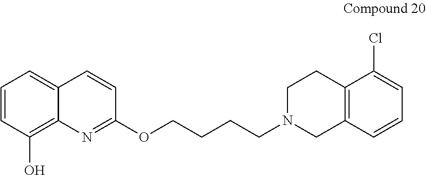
C1=CC(O)=C2C(=C1)C=CC(OCCCCN1CC3=C(CC1)C(Cl)=CC=C3)=N2
